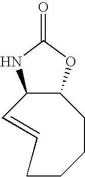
C1CCC2C(C=CC1)NC(=O)O2
